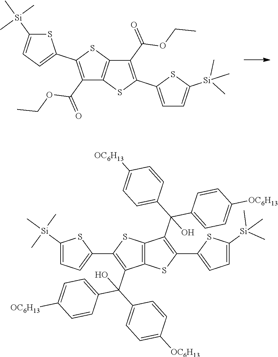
C1(C(=O)OCC)=C(C2=CC=C([Si](C)(C)C)S2)SC2=C1SC(C1=CC=C([Si](C)(C)C)S1)=C2C(=O)OCC.C1(C(C2=CC=C([OC6H13])C=C2)(C2=CC=C([OC6H13])C=C2)O)=C(C2=CC=C([Si](C)(C)C)S2)SC2=C1SC(C1=CC=C([Si](C)(C)C)S1)=C2C(C1=CC=C([OC6H13])C=C1)(C1=CC=C([OC6H13])C=C1)O
